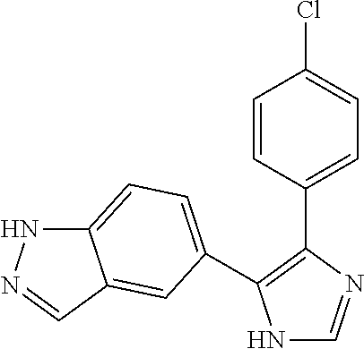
N1C=NC(C2=CC=C(Cl)C=C2)=C1C1=CC=C2NN=CC2=C1
